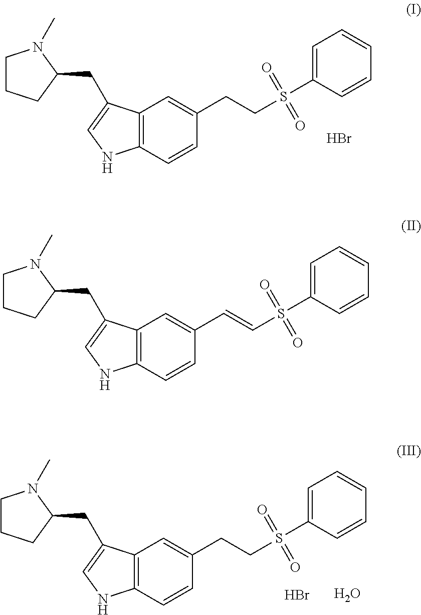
C12=C(C=CC(CCS(=O)(=O)C3=CC=CC=C3)=C1)NC=C2CC1N(C)CCC1.Br.C12=C(C=CC(CCS(=O)(=O)C3=CC=CC=C3)=C1)NC=C2CC1N(C)CCC1.Br.O.C12=C(C=CC(C=CS(=O)(=O)C3=CC=CC=C3)=C1)NC=C2CC1N(C)CCC1
